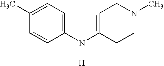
C1(C)=CC2=C(C=C1)N([H])C1=C2CN(C)CC1
